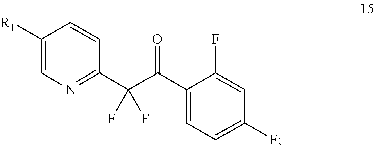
C1([R1])=CN=C(C(C(C2=CC=C(F)C=C2F)=O)(F)F)C=C1
